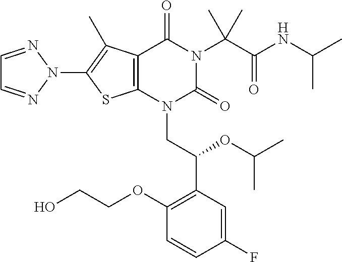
C12=C(N(CC(C3=C(OCCO)C=CC(F)=C3)OC(C)C)C(=O)N(C(C(NC(C)C)=O)(C)C)C1=O)SC(N1N=CC=N1)=C2C
